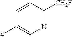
C1=CC([CH2F])=NC=C1[#]
